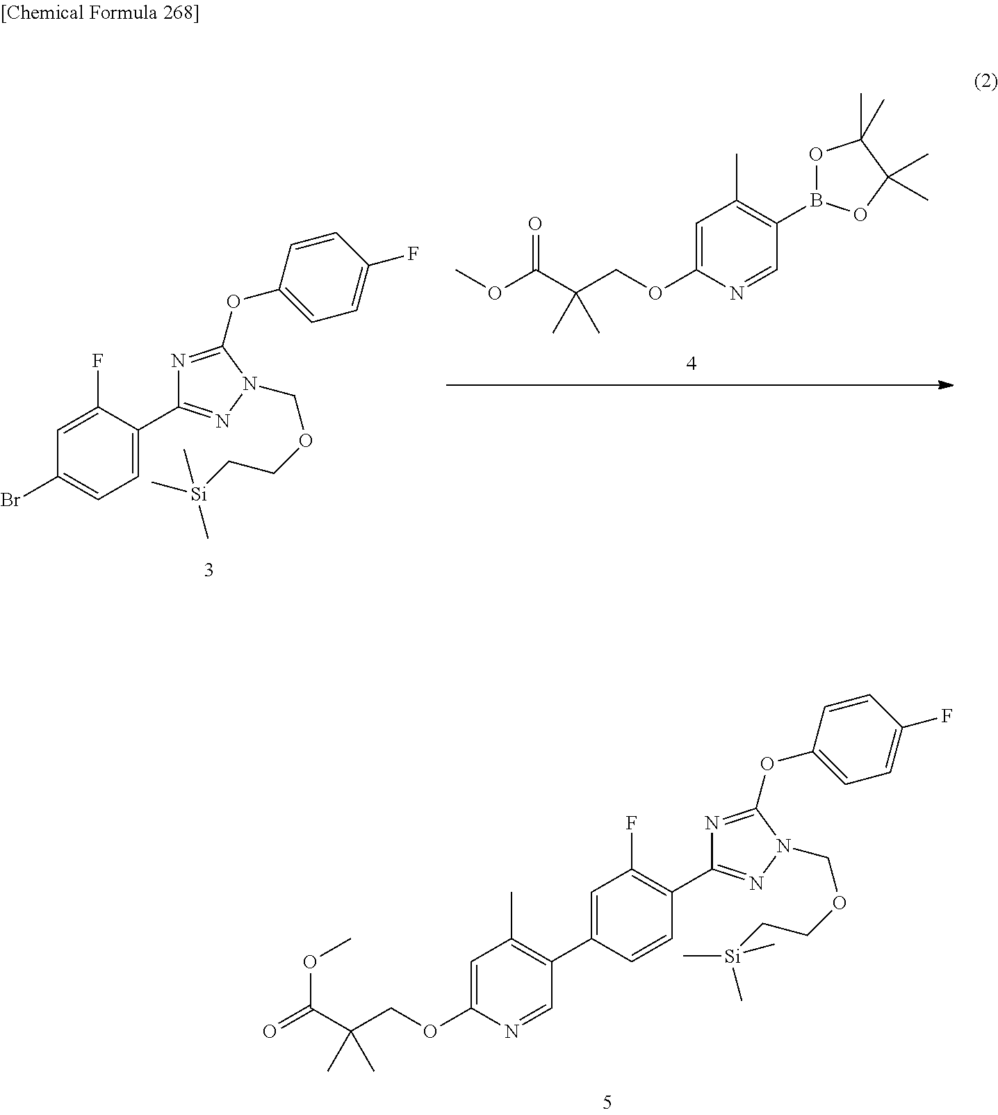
B1(C2=C(C)C=C(OCC(C(OC)=O)(C)C)N=C2)OC(C)(C)C(C)(C)O1.C1(Br)=CC=C(C2=NN(COCC[Si](C)(C)C)C(OC3=CC=C(F)C=C3)=N2)C(F)=C1.C1(C2=C(C)C=C(OCC(C(=O)OC)(C)C)N=C2)=CC(F)=C(C2=NN(COCC[Si](C)(C)C)C(OC3=CC=C(F)C=C3)=N2)C=C1
